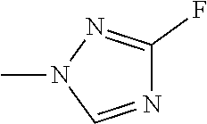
CN1C=NC(F)=N1
